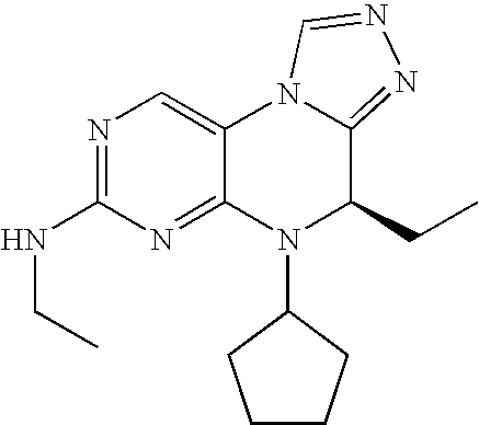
C(NC1=NC=C2C(=N1)N(C1CCCC1)C(CC)C1=NN=CN21)C
